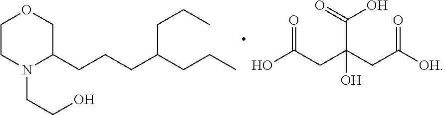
C1N(CCO)C(CCCC(CCC)CCC)COC1.OC(CC(CC([OH])=O)(C(=O)O)O)=O
